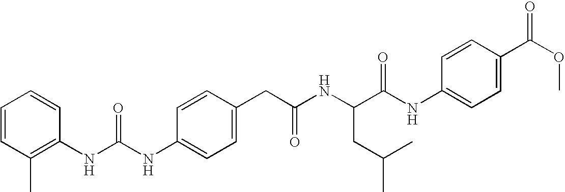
C1=CC(NC(NC2=C(C)C=CC=C2)=O)=CC=C1CC(NC(C(NC1=CC=C(C(OC)=O)C=C1)=O)CC(C)C)=O
